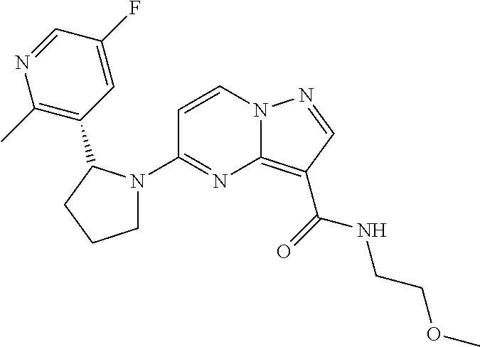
C1(N2CCCC2C2=C(C)N=CC(F)=C2)=NC2=C(C(=O)NCCOC)C=NN2C=C1
